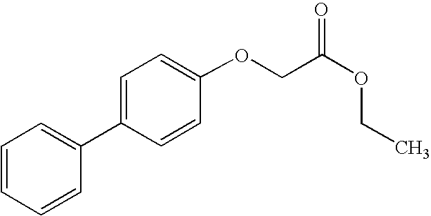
O(C(COC1=CC=C(C2=CC=CC=C2)C=C1)=O)CC
